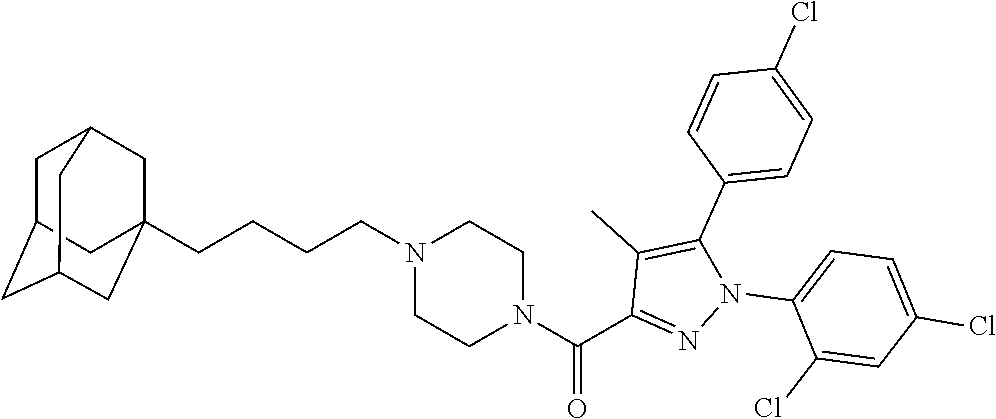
C(CCCN1CCN(C(C2=NN(C3=CC=C(Cl)C=C3Cl)C(C3=CC=C(Cl)C=C3)=C2C)=O)CC1)C12CC3CC(CC(C1)C3)C2
